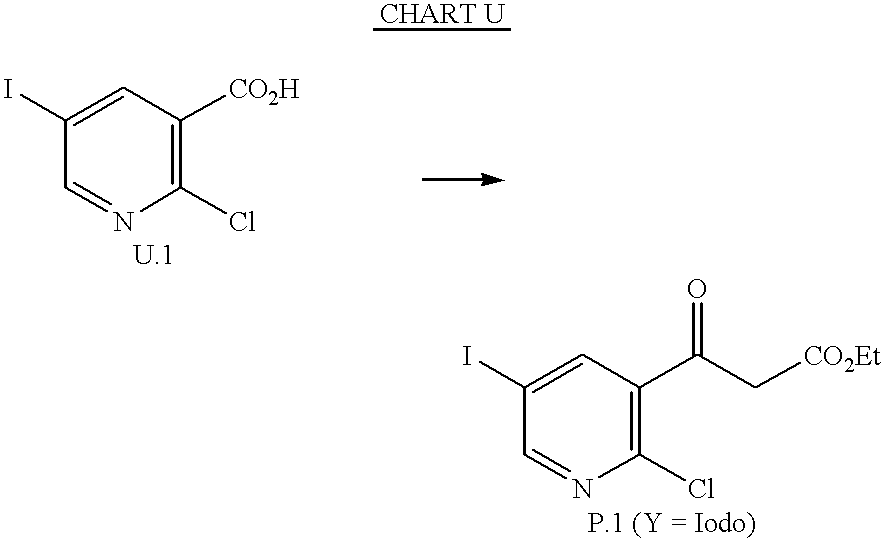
C1(I)=CC([CO2H])=C(Cl)N=C1.C1(I)=CC(C(=O)C[CO2Et])=C(Cl)N=C1
